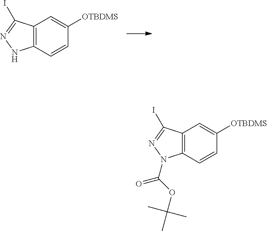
C12=C(C=CC([OTBDMS])=C1)NN=C2I.C12=C(C=CC([OTBDMS])=C1)N(C(OC(C)(C)C)=O)N=C2I
